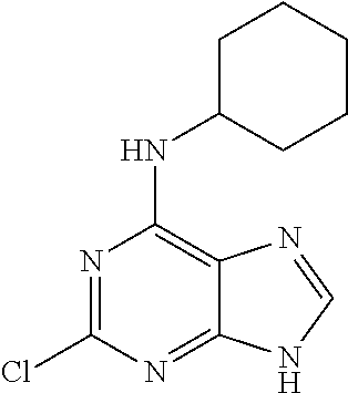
C1C(NC2=C3C(=NC(Cl)=N2)NC=N3)CCCC1
